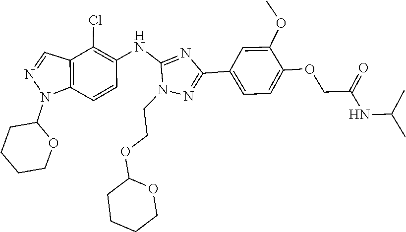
C1(N2C3=C(C(Cl)=C(NC4=NC(C5=CC=C(OCC(NC(C)C)=O)C(OC)=C5)=NN4CCOC4CCCCO4)C=C3)C=N2)CCCCO1
